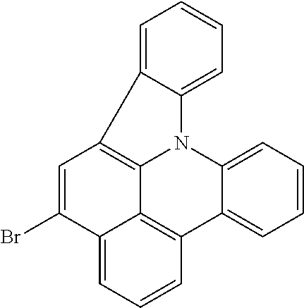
C12=C3C4=CC=CC=C4N4C1=C(C1=CC=CC=C41)C=C(Br)C2=CC=C3
